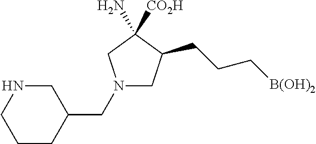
N1(CC2CCCNC2)CC(CCC[B(OH)2])C([CO2H])(N)C1
